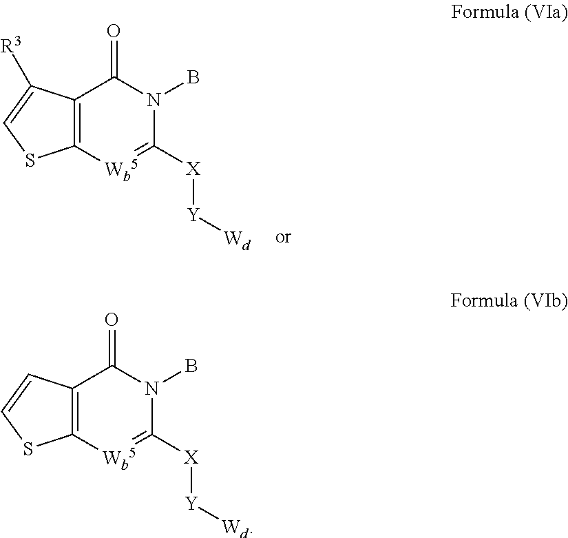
C12=C(C(=O)N(B)C([X][Y][Wd])=[Wb5]1)C([R3])=CS2.C12=C(C(=O)N(B)C([X][Y][Wd])=[Wb5]1)C=CS2
